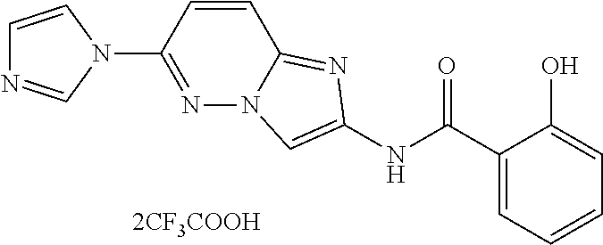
[2CF3COOH].C1(N2C=CN=C2)=NN2C(=NC(NC(C3=CC=CC=C3O)=O)=C2)C=C1
